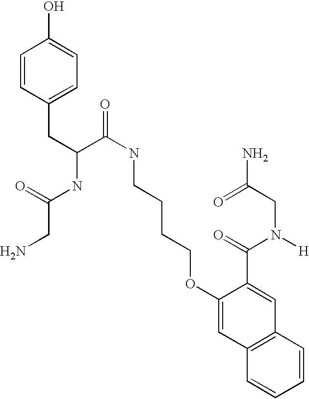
C(C(C(NCCCCOC1=CC2=C(C=C1C(=O)N([H])CC(N)=O)C=CC=C2)=O)NC(=O)CN)C1=CC=C(O)C=C1
